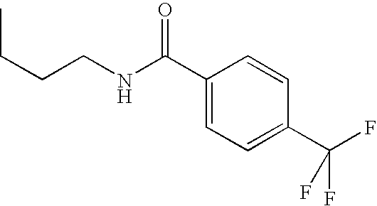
C1(C(NCCCC)=O)=CC=C(C(F)(F)F)C=C1
